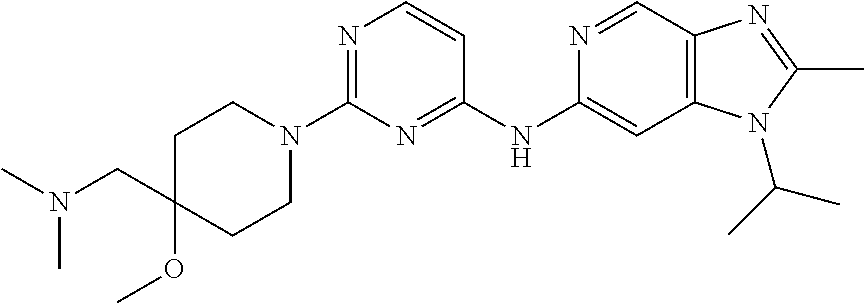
C1(N2CCC(OC)(CN(C)C)CC2)=NC=CC(NC2=CC3=C(C=N2)N=C(C)N3C(C)C)=N1
